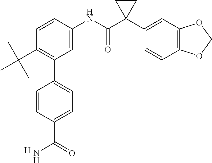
C1=C(NC(C2(C3=CC4=C(C=C3)OCO4)CC2)=O)C=CC(C(C)(C)C)=C1C1=CC=C(C(=O)N)C=C1.[H]
